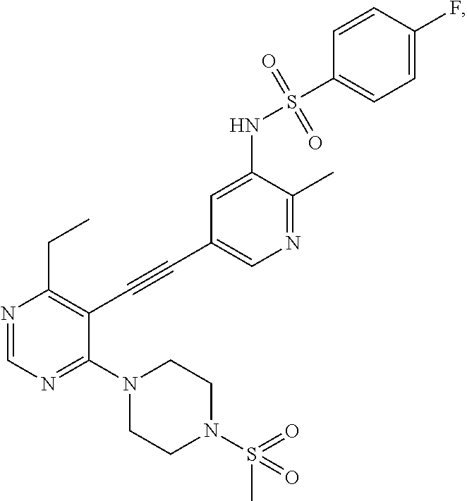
N1=CN=C(N2CCN(S(=O)(C)=O)CC2)C(C#CC2=CN=C(C)C(NS(C3=CC=C(F)C=C3)(=O)=O)=C2)=C1CC
